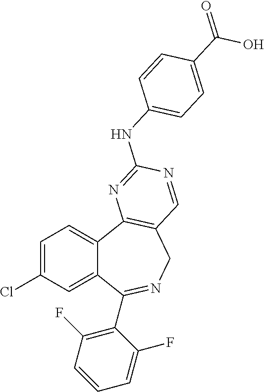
C1=C(Cl)C=C2C(=C1)C1=C(CN=C2C2=C(F)C=CC=C2F)C=NC(NC2=CC=C(C(=O)O)C=C2)=N1
